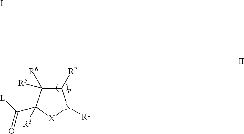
C1([R7])C([R6])([R5])C(C([L])=O)([R3])[X]N1[R1].I
